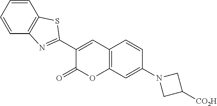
C1=CC=CC2=C1N=C(C1=CC3=C(OC1=O)C=C(N1CC([CO2H])C1)C=C3)S2
